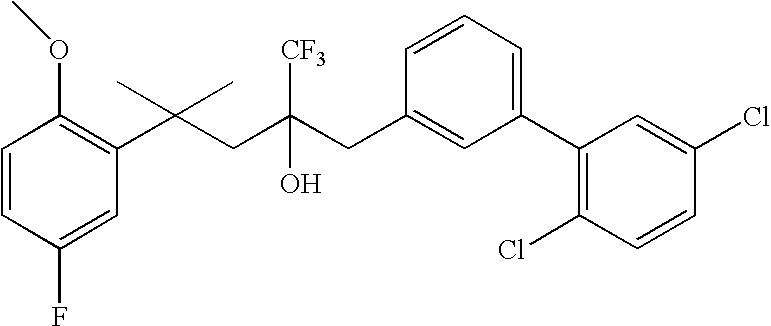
C1(F)=CC(C(CC(CC2=CC(C3=C(Cl)C=CC(Cl)=C3)=CC=C2)(O)[CF3])(C)C)=C(OC)C=C1
